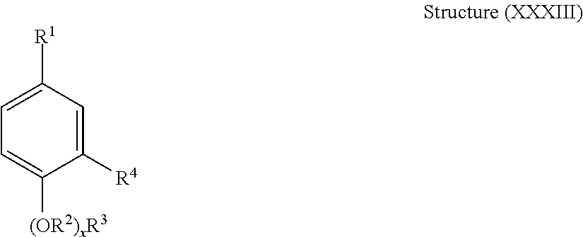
C1([R4])=CC([R1])=CC=C1[(OR2)xR3]
